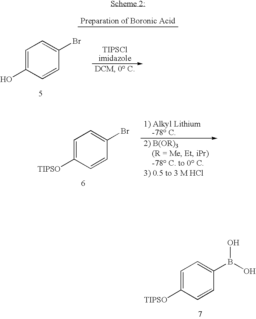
C1=C([TIPSO])C=CC(B(O)O)=C1.C1=C([TIPSO])C=CC(Br)=C1.C1=C(O)C=CC(Br)=C1
